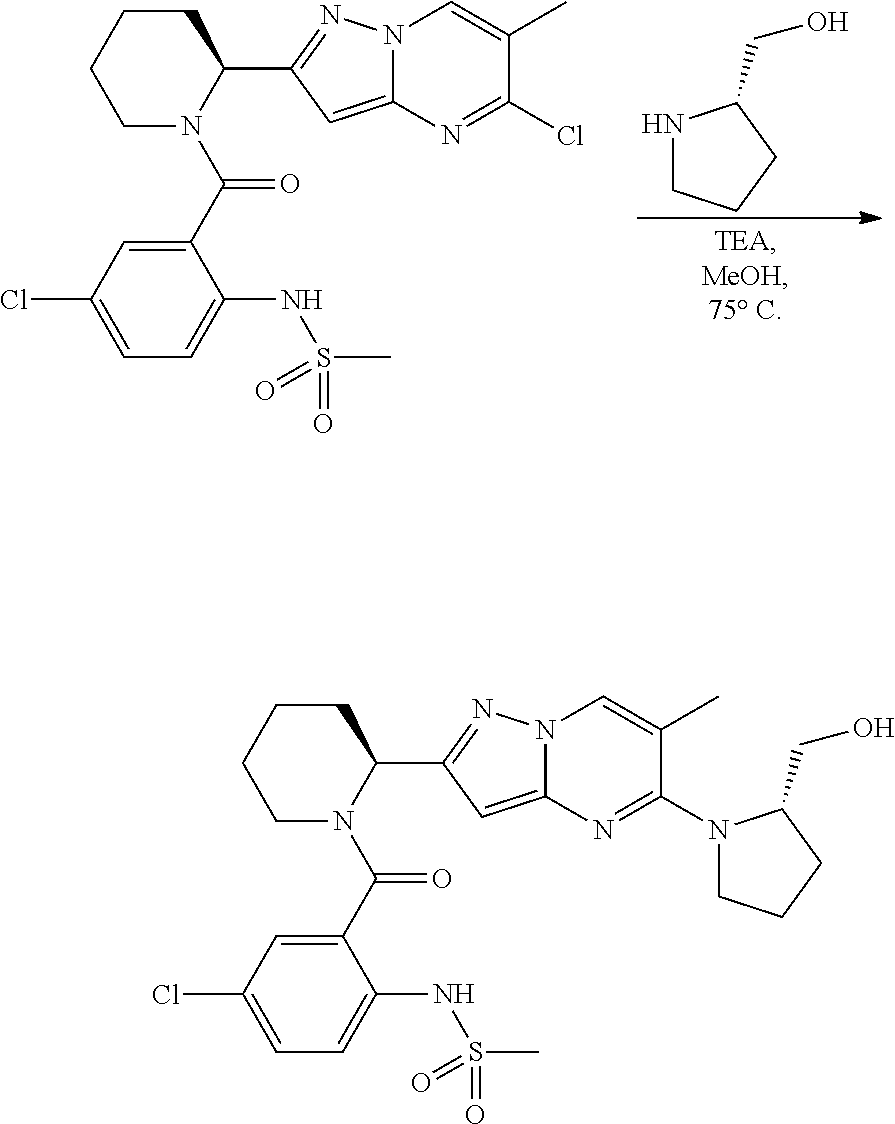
N1CCCC1CO.C1CCCN(C(C2=CC(Cl)=CC=C2NS(C)(=O)=O)=O)C1C1=NN2C(=C1)N=C(Cl)C(C)=C2.C1CCCN(C(C2=CC(Cl)=CC=C2NS(C)(=O)=O)=O)C1C1=NN2C(=C1)N=C(N1CCCC1CO)C(C)=C2
